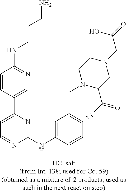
C1(NC2=CC(CN3C(C(N)=O)CN(CC(=O)O)CC3)=CC=C2)=NC(C2=CN=C(NCCCN)C=C2)=CC=N1
